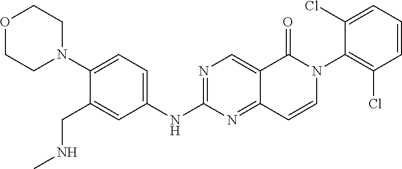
O1CCN(C2=CC=C(NC3=NC=C4C(=N3)C=CN(C3=C(Cl)C=CC=C3Cl)C4=O)C=C2CNC)CC1
